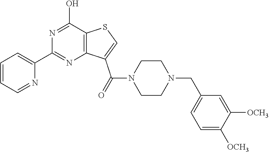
C1=CC=NC(C2=NC3=C(C(O)=N2)SC=C3C(N2CCN(CC3=CC=C([OCH3])C([OCH3])=C3)CC2)=O)=C1
